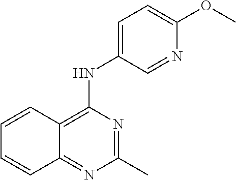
C1=C(NC2=C3C(=NC(C)=N2)C=CC=C3)C=NC(OC)=C1
